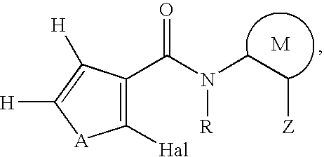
C1([Hal])=C(C(N(CC[Z])[R])=O)C([H])=C([H])[A]1
